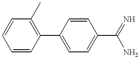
C1=CC(C2=CC=C(C(N)=N)C=C2)=C(C)C=C1
